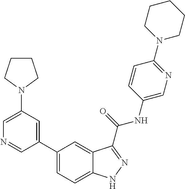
C1(N2CCCC2)=CN=CC(C2=CC=C3C(=C2)C(C(NC2=CN=C(N4CCCCC4)C=C2)=O)=NN3)=C1
